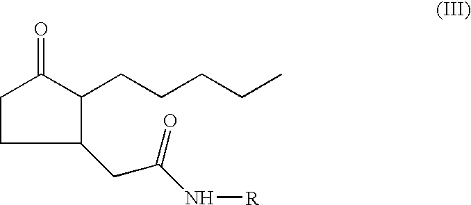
C1CC(CC(=O)N[R])C(CCCCC)C1=O
